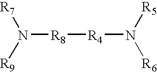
N([R8][R4]N([R6])[R5])([R9])[R7]
